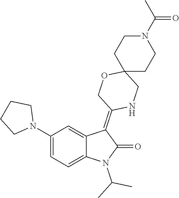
N1(C2=CC=C3C(=C2)C(=C2NCC4(OC2)CCN(C(C)=O)CC4)C(=O)N3C(C)C)CCCC1
